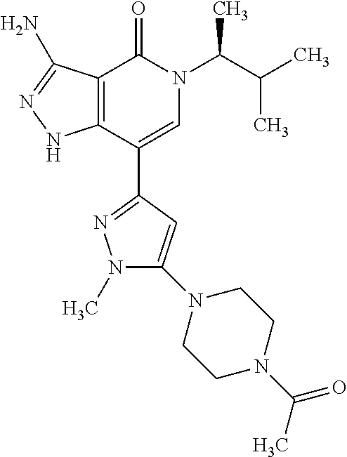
C12=C(C(C3=NN(C)C(N4CCN(C(=O)C)CC4)=C3)=CN(C(C(C)C)C)C1=O)NN=C2N
